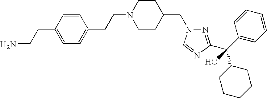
C(CC1=CC=C(CCN2CCC(CN3N=C(C(C4=CC=CC=C4)(C4CCCCC4)O)N=C3)CC2)C=C1)N
